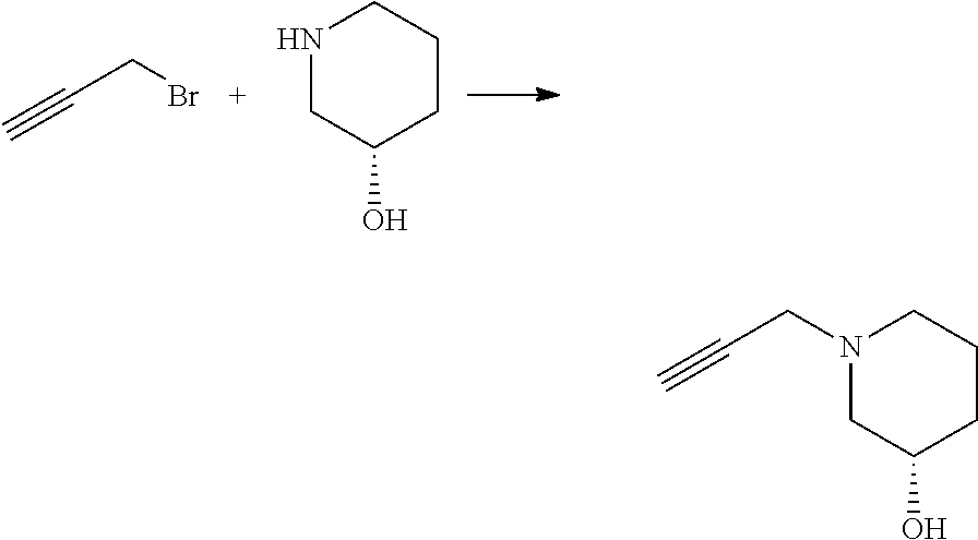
BrCC#C.N1CC(O)CCC1.N1(CC#C)CC(O)CCC1
